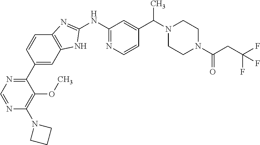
C1(C2=NC=NC(N3CCC3)=C2OC)=CC2=C(C=C1)N=C(NC1=NC=CC(C(N3CCN(C(=O)CC(F)(F)F)CC3)C)=C1)N2
